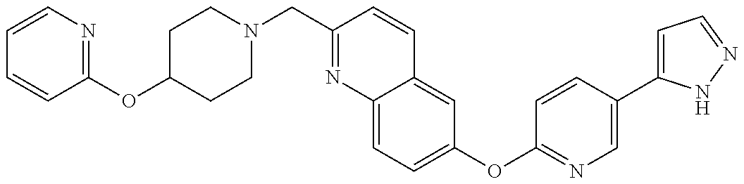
C1C(OC2=NC=CC=C2)CCN(CC2=NC3=CC=C(OC4=NC=C(C5=CC=NN5)C=C4)C=C3C=C2)C1
